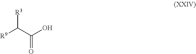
[R9]C(C(O)=O)[R3]
